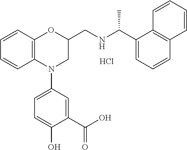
C1=CC2=C(C=C1)N(C1=CC=C(O)C(C(O)=O)=C1)CC(CNC(C1=CC=CC3=C1C=CC=C3)C)O2.Cl
